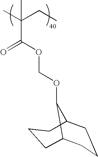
CC(CC)(C(OCOC1C2CCCC1CCC2)=O)C
